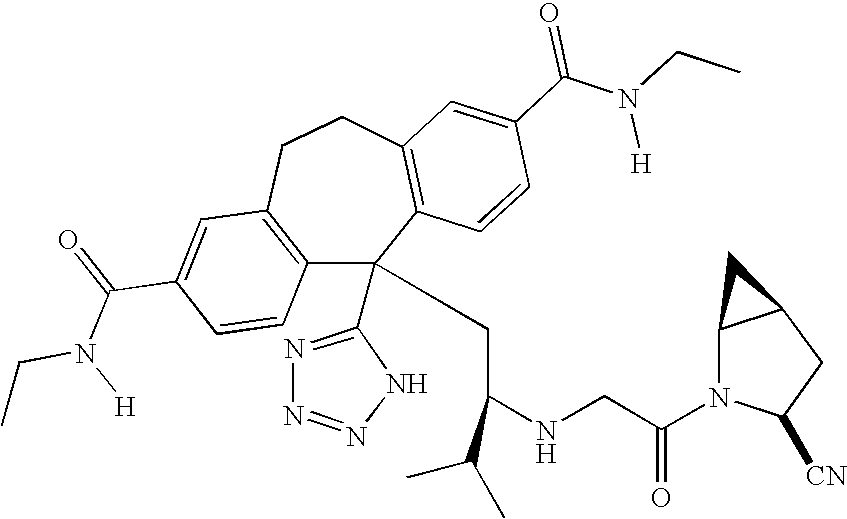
C1(C(=O)N(CC)[H])=CC2=C(C=C1)C(C1=NN=NN1)(CC(NCC(N1C([CN])CC3C1C3)=O)C(C)C)C1=C(CC2)C=C(C(N(CC)[H])=O)C=C1
